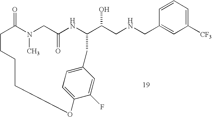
C1=CC=C([CF3])C=C1CNCC(O)C1NC(=O)CN(C)C(=O)CCCCOC2=CC=C(C=C2F)C1
